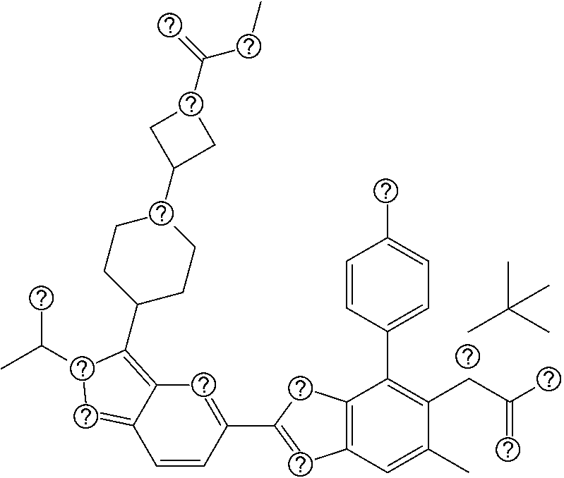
CC(C)(C)C.C1=CC(C2=CC3=C(C2)C(C2=CC=C(C)C=C2)=C(CC(C)=C)C(C)=C3)=CC2=C(C3CCC(C4CC(C(=C)CC)C4)CC3)C(C(C)C)C=C12
